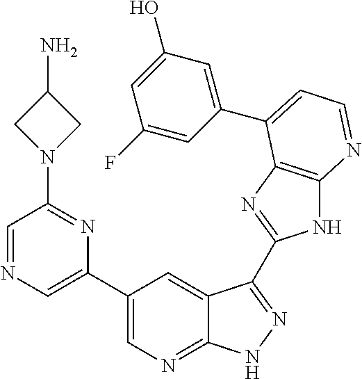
C1(C2=CN=CC(N3CC(N)C3)=N2)=CN=C2C(=C1)C(C1=NC3=C(N1)N=CC=C3C1=CC(O)=CC(F)=C1)=NN2
